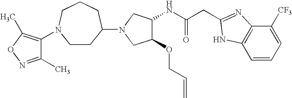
C(C(NC1C(OCC=C)CN(C2CCN(C3=C(C)ON=C3C)CCC2)C1)=O)C1=NC2=C(C=CC=C2[CF3])N1
